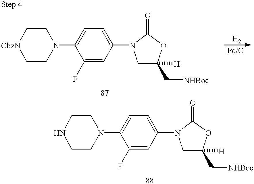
C1N(C2=CC=C(N3CC(C[NHBoc])([H])OC3=O)C=C2F)CC[CbzN]C1.C1N(C2=CC=C(N3CC(C[NHBoc])([H])OC3=O)C=C2F)CCNC1
